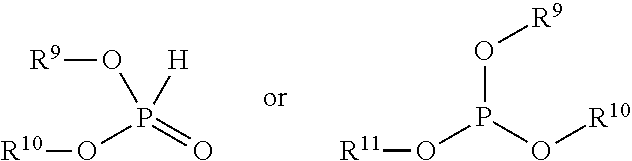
[R10]OP(=O)([H])O[R9].[R11]OP(O[R10])O[R9]
